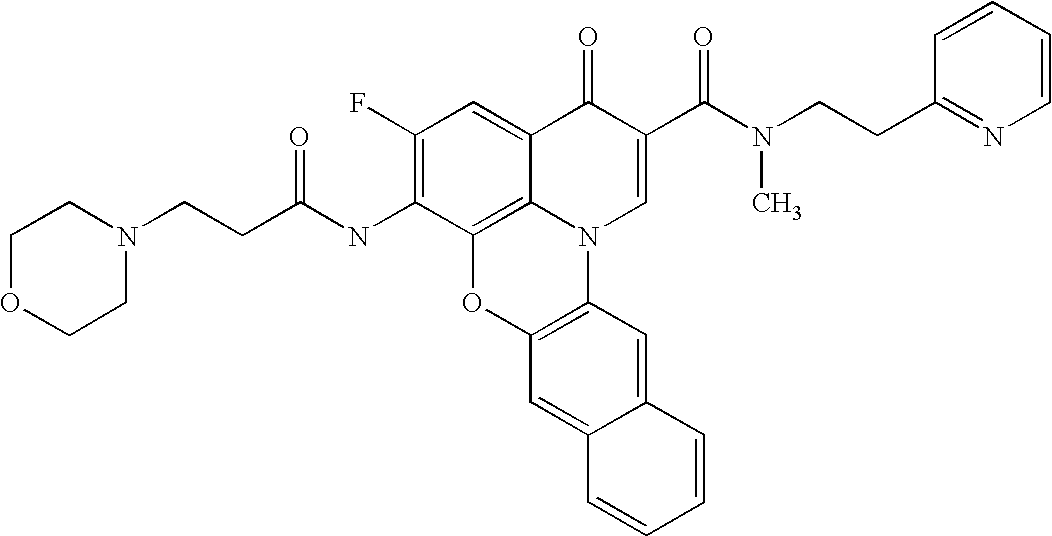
C12=C3C(=CC(F)=C1NC(CCN1CCOCC1)=O)C(=O)C(C(=O)N(C)CCC1=NC=CC=C1)=CN3C1=C(O2)C=C2C(=C1)C=CC=C2
